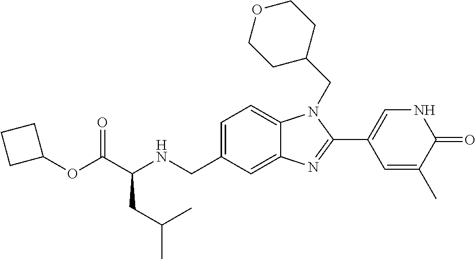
C1=C(CNC(C(OC2CCC2)=O)CC(C)C)C=C2C(=C1)N(CC1CCOCC1)C(C1=CNC(=O)C(C)=C1)=N2
